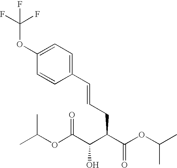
FC(OC1=CC=C(C=CCC(C(C(OC(C)C)=O)O)C(OC(C)C)=O)C=C1)(F)F
